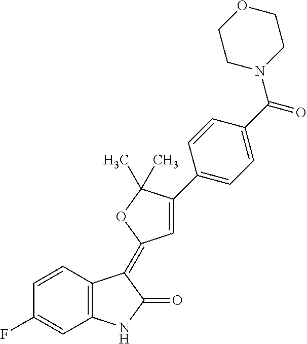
C1=CC(F)=CC2=C1C(=C1C=C(C3=CC=C(C(N4CCOCC4)=O)C=C3)C(C)(C)O1)C(=O)N2
